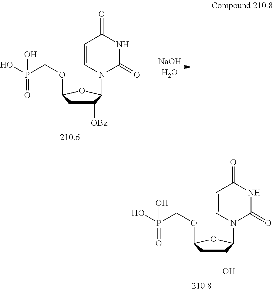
[NaOH].O.C1([OBz])CC(OCP(O)(=O)O)OC1N1C(=O)NC(=O)C=C1.C1(O)CC(OCP(O)(=O)O)OC1N1C(=O)NC(=O)C=C1
